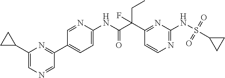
C1(C(C(NC2=CC=C(C3=NC(C4CC4)=CN=C3)C=N2)=O)(CC)F)=NC(NS(=O)(=O)C2CC2)=NC=C1
